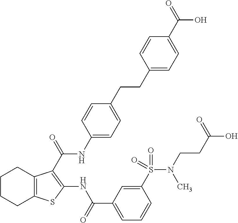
C1CCC2=C(C1)C(C(=O)NC1=CC=C(CCC3=CC=C(C(=O)O)C=C3)C=C1)=C(NC(C1=CC=CC(S(N(CCC(O)=O)C)(=O)=O)=C1)=O)S2
